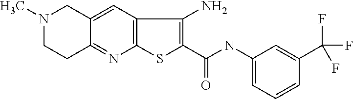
N1(C)CCC2=NC3=C(C=C2C1)C(N)=C(C(NC1=CC=CC(C(F)(F)F)=C1)=O)S3
